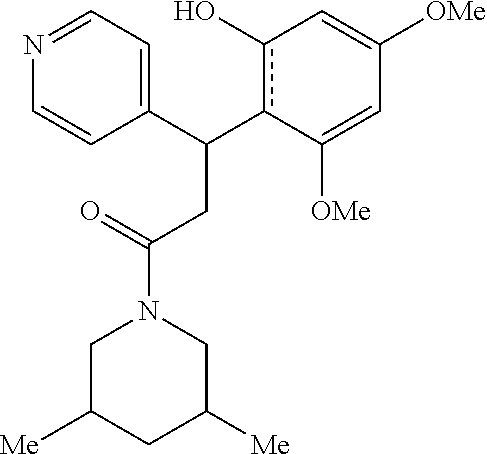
C1(C(c2c(O)C=C([OMe])C=C2[OMe])CC(N2CC([Me])CC([Me])C2)=O)=CC=NC=C1
